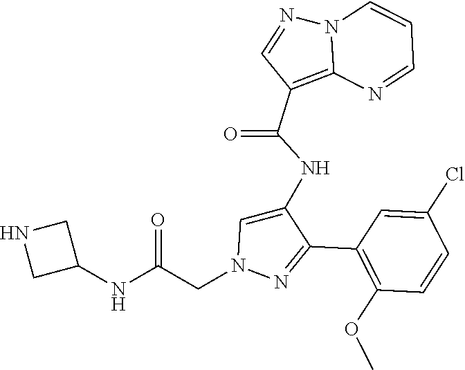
C1(C2=NN(CC(NC3CNC3)=O)C=C2NC(C2=C3N(N=C2)C=CC=N3)=O)=C(OC)C=CC(Cl)=C1
